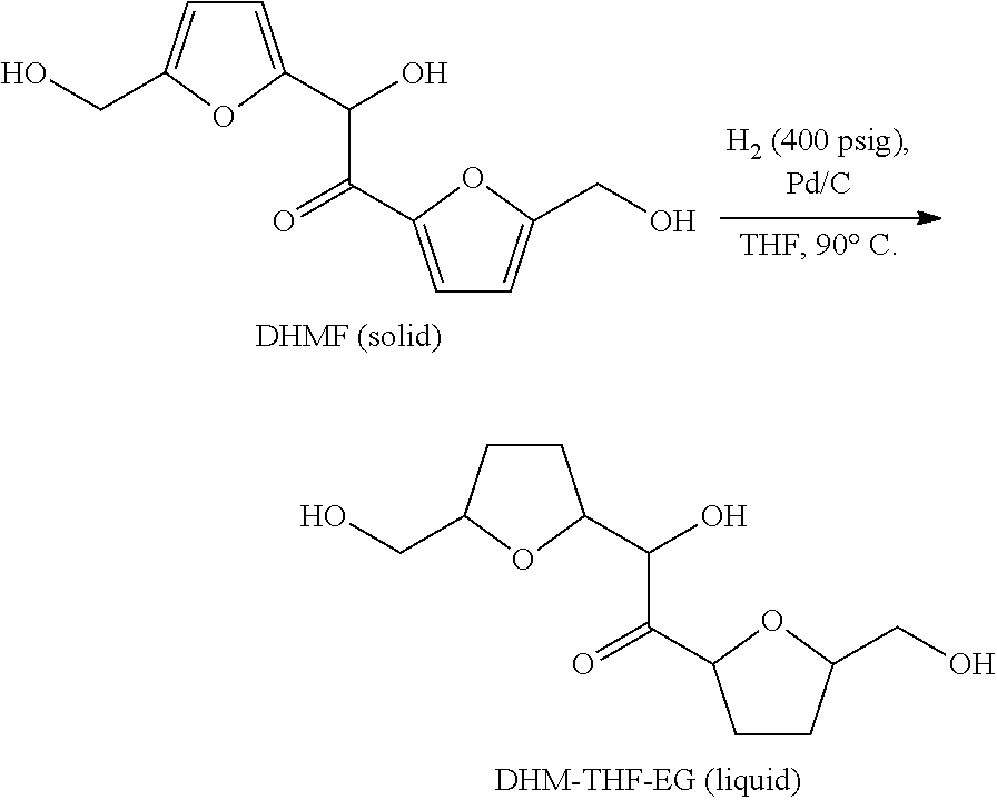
C1CC(CO)OC1C(O)C(=O)C1CCC(CO)O1.C1=C(C(O)C(=O)C2=CC=C(CO)O2)OC(CO)=C1
